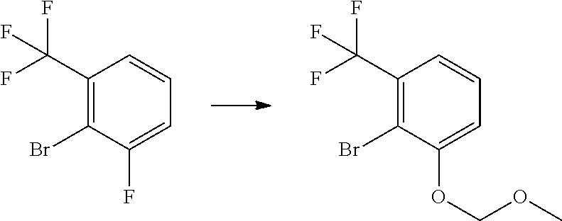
C1(C(F)(F)F)=C(Br)C(F)=CC=C1.C1(C(F)(F)F)=C(Br)C(OCOC)=CC=C1
